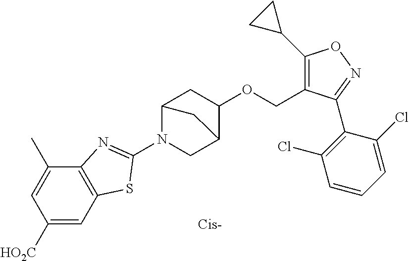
C1([HO2C])=CC2=C(C(C)=C1)N=C(N1CC3C(OCC4=C(C5CC5)ON=C4C4=C(Cl)C=CC=C4Cl)CC1C3)S2
